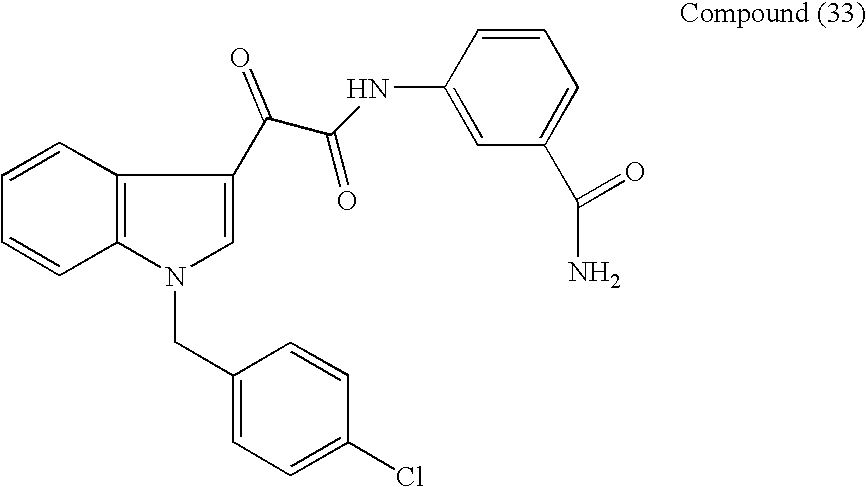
C1=CC2=C(C=C1)N(CC1=CC=C(Cl)C=C1)C=C2C(C(=O)NC1=CC(C(N)=O)=CC=C1)=O
